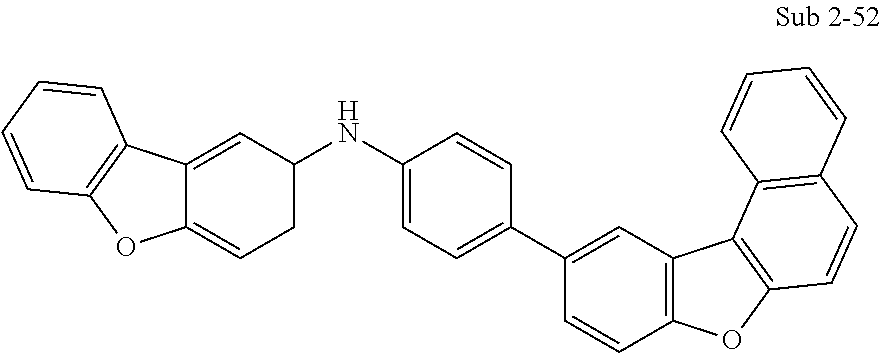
C1=CC2=C(C=C1)OC1=CCC(NC3=CC=C(C4=CC5=C(OC6=C5C5=C(C=CC=C5)C=C6)C=C4)C=C3)C=C21
